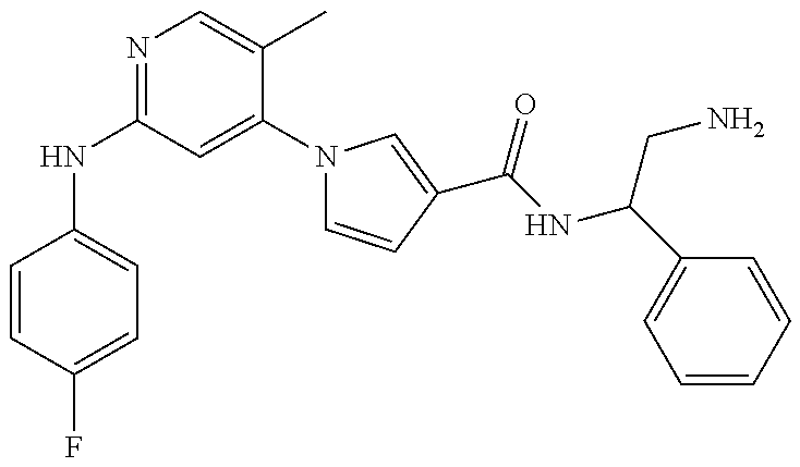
C1=CC(F)=CC=C1NC1=NC=C(C)C(N2C=CC(C(NC(C3=CC=CC=C3)CN)=O)=C2)=C1
